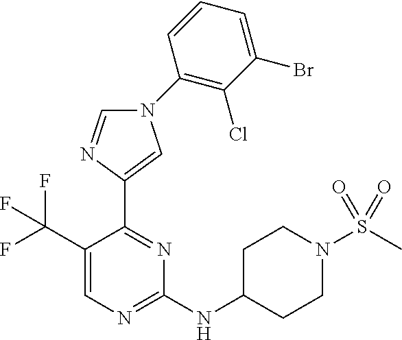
C1(NC2CCN(S(C)(=O)=O)CC2)=NC=C(C(F)(F)F)C(C2=CN(C3=C(Cl)C(Br)=CC=C3)C=N2)=N1
